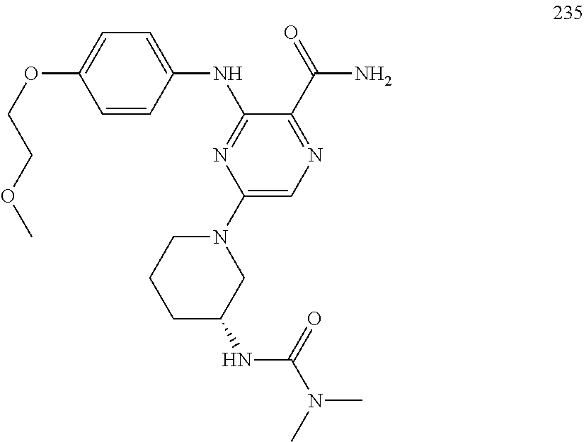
C1=CC(NC2=NC(N3CCCC(NC(N(C)C)=O)C3)=CN=C2C(N)=O)=CC=C1OCCOC
